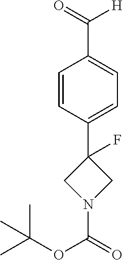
C1=CC(C2(F)CN(C(OC(C)(C)C)=O)C2)=CC=C1C([H])=O
